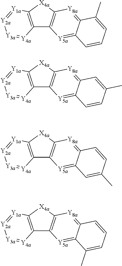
C12=C([X4a]C3=C1[Y5a]=C1C(=[Y8a]3)C(C)=CC=C1)[Y1a]=[Y2a][Y3a]=[Y4a]2.C12=C([X4a]C3=C1[Y5a]=C1C(=[Y8a]3)C=C(C)C=C1)[Y1a]=[Y2a][Y3a]=[Y4a]2.C12=C([X4a]C3=C1[Y5a]=C1C(=[Y8a]3)C=CC(C)=C1)[Y1a]=[Y2a][Y3a]=[Y4a]2.C12=C([X4a]C3=C1[Y5a]=C1C(=[Y8a]3)C=CC=C1C)[Y1a]=[Y2a][Y3a]=[Y4a]2
